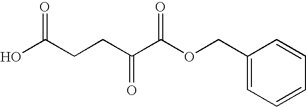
OC(CCC(C(OCC1=CC=CC=C1)=O)=O)=O
